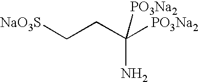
[NaO3S]CCC([PO3Na2])([PO3Na2])N
